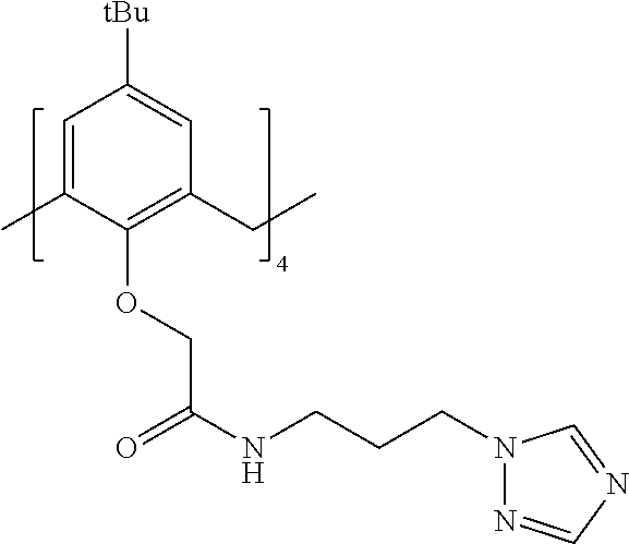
C1=C(C)C(OCC(NCCCN2N=CN=C2)=O)=C(CC)C=C1[tBu]
